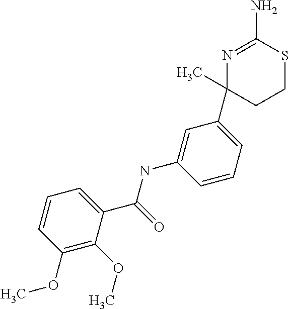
C1(C(=O)NC2=CC(C3(C)CCSC(N)=N3)=CC=C2)=CC=CC(OC)=C1OC
